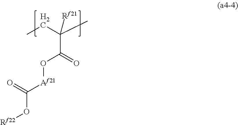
CCC(C)([Rf21])C(O[Af21]C(=O)O[Rf22])=O
